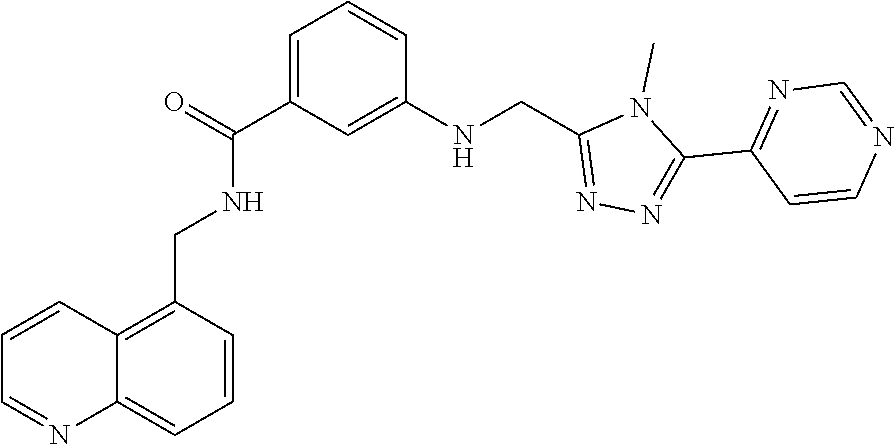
N1=C(C2=NN=C(CNC3=CC(C(=O)NCC4=C5C(=CC=C4)N=CC=C5)=CC=C3)N2C)C=CN=C1
